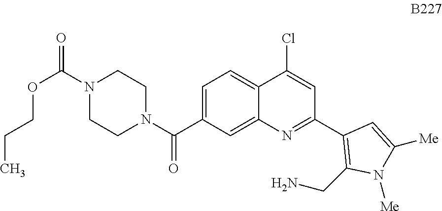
C1=C(C(N2CCN(C(=O)OCCC)CC2)=O)C=C2C(=C1)C(Cl)=CC(C1=C(CN)N([Me])C([Me])=C1)=N2
